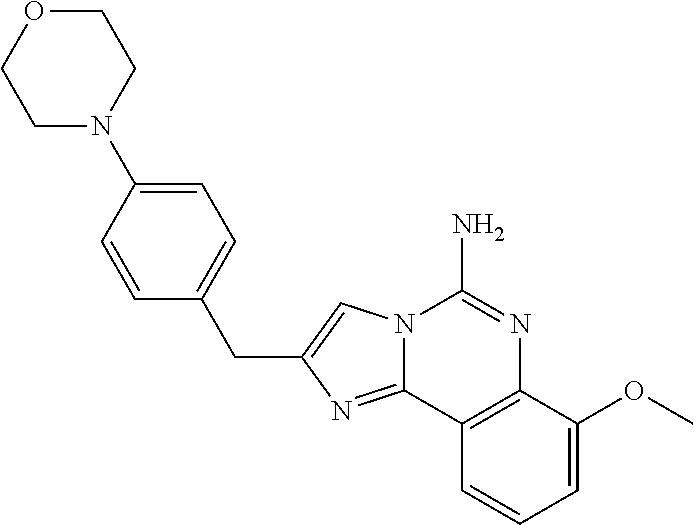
N12C(=NC(CC3=CC=C(N4CCOCC4)C=C3)=C1)C1=C(N=C2N)C(OC)=CC=C1
